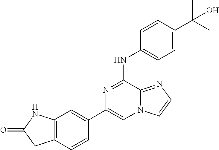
C1(C2=CC3=C(C=C2)CC(=O)N3)=CN2C(=NC=C2)C(NC2=CC=C(C(C)(C)O)C=C2)=N1
